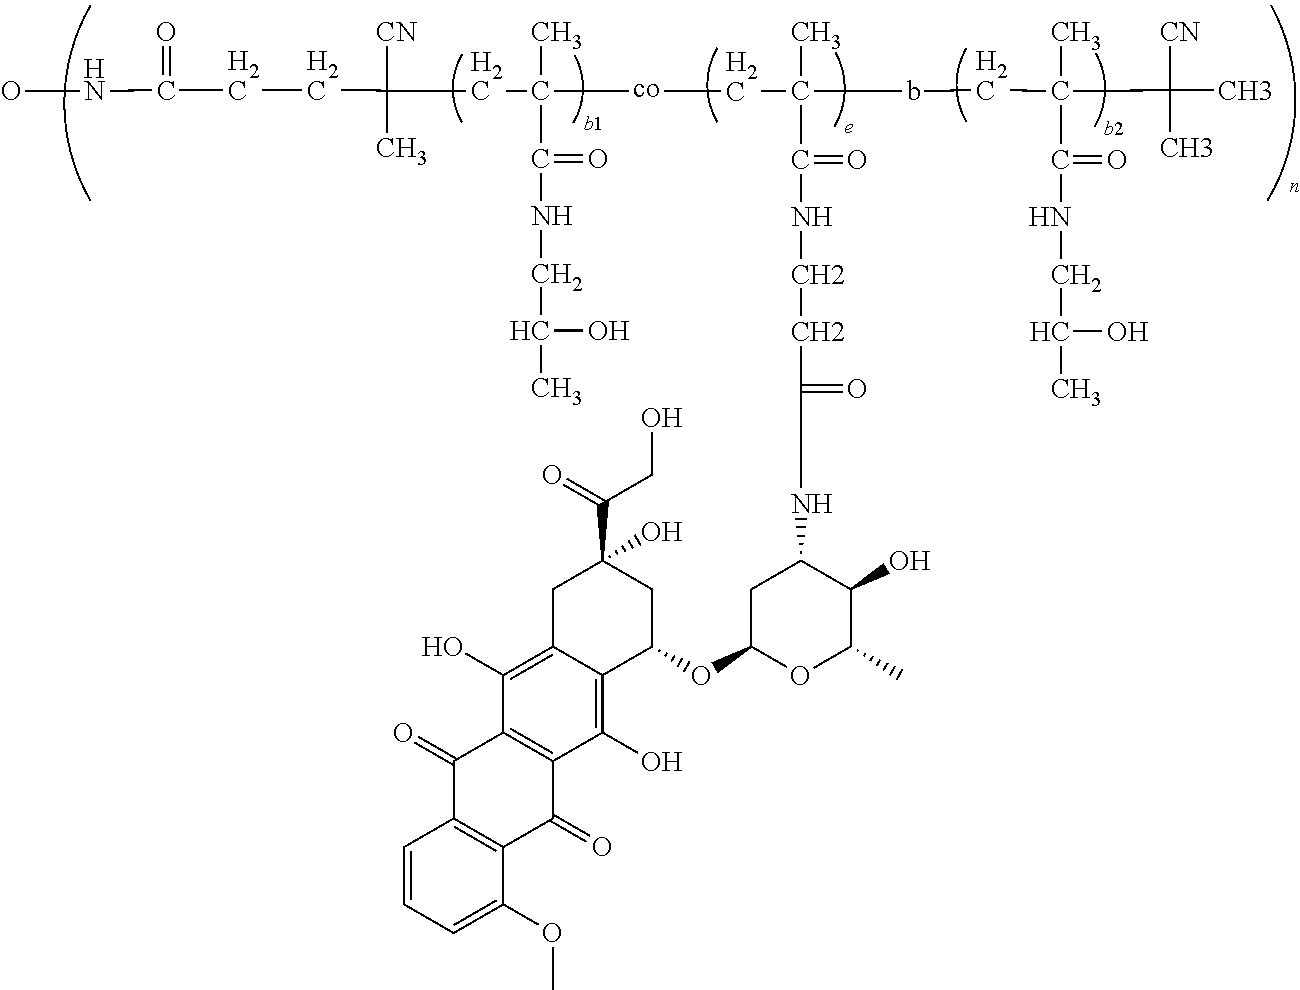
C(C)(C(NCC(O)C)=O)([co]CC(C)(C(NCCC(=O)CNC1CC(OC2CC(C(CO)=O)(O)CC3=C(O)C4=C(C(O)=C23)C(=O)C2=C(C4=O)C=CC=C2OC)OC(C)C1O)=O)bCC(C([CN])(C)C)(C)C(NCC(C)O)=O)CC([CN])(C)CCC(=O)NO
